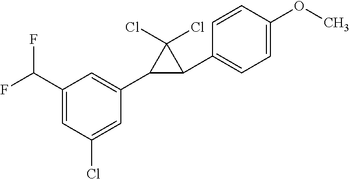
C1(C(F)F)=CC(Cl)=CC(C2C(C3=CC=C(OC)C=C3)C2(Cl)Cl)=C1
